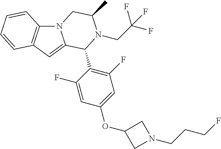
N12C3=C(C=C1C(C1=C(F)C=C(OC4CN(CCCF)C4)C=C1F)N(CC(F)(F)F)C(C)C2)C=CC=C3
